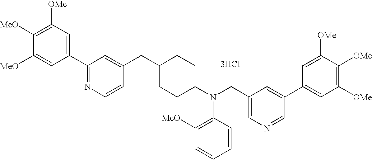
C1([OMe])=C([MeO])C([MeO])=CC(C2=NC=CC(CC3CCC(N(CC4=CN=CC(C5=CC([OMe])=C([OMe])C([OMe])=C5)=C4)C4=C([MeO])C=CC=C4)CC3)=C2)=C1.[3HCl]
